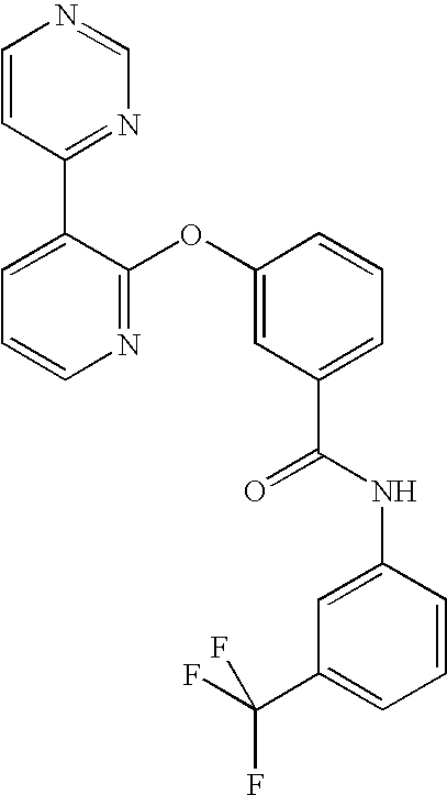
N1=C(OC2=CC(C(NC3=CC(C(F)(F)F)=CC=C3)=O)=CC=C2)C(C2=NC=NC=C2)=CC=C1
